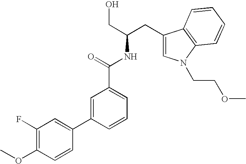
N(C(=O)C1=CC=CC(C2=CC(F)=C(OC)C=C2)=C1)C(CC1=CN(CCOC)C2=C1C=CC=C2)CO
